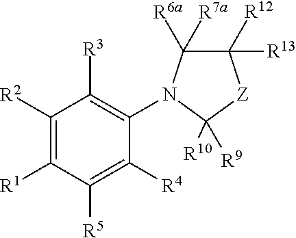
C1([R2])=C([R1])C([R5])=C([R4])C(N2C([R7a])([R6a])C([R12])([R13])[Z]C2([R10])[R9])=C1[R3]
